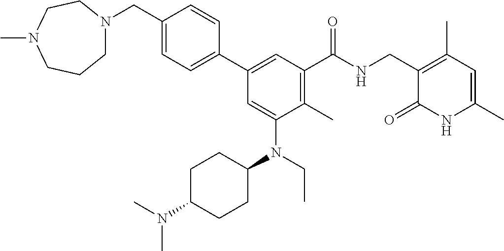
C1(CN2CCCN(C)CC2)=CC=C(C2=CC(C(NCC3=C(C)C=C(C)NC3=O)=O)=C(C)C(N(CC)C3CCC(N(C)C)CC3)=C2)C=C1
